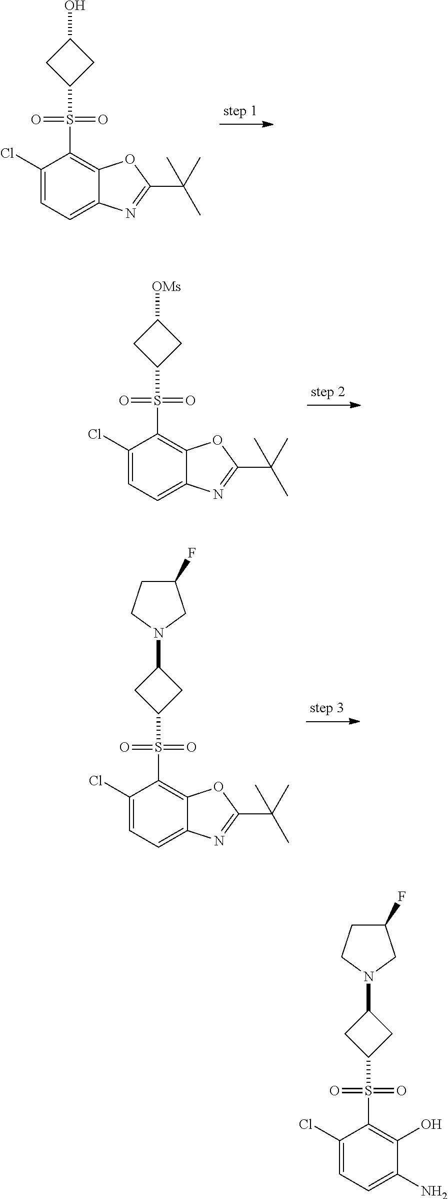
C1(S(C2CC(O)C2)(=O)=O)=C2C(=CC=C1Cl)N=C(C(C)(C)C)O2.C1(S(C2CC([OMs])C2)(=O)=O)=C2C(=CC=C1Cl)N=C(C(C)(C)C)O2.C1(S(C2CC(N3CCC(F)C3)C2)(=O)=O)=C2C(=CC=C1Cl)N=C(C(C)(C)C)O2.C1(S(C2CC(N3CCC(F)C3)C2)(=O)=O)=C(O)C(N)=CC=C1Cl
